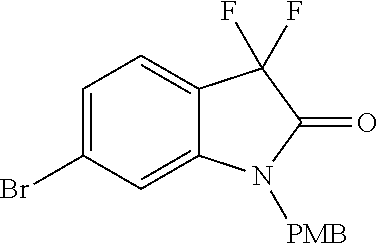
C1=C(Br)C=C2C(=C1)C(F)(F)C(=O)N2[PMB]
